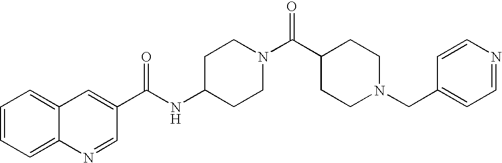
C(NC1CCN(C(C2CCN(CC3=CC=NC=C3)CC2)=O)CC1)(C1=CC2=CC=CC=C2N=C1)=O
